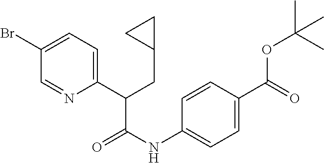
C1(C(CC2CC2)C(NC2=CC=C(C(=O)OC(C)(C)C)C=C2)=O)=CC=C(Br)C=N1
